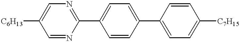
[C6H13]C1=CN=C(C2=CC=C(C3=CC=C([C7H15])C=C3)C=C2)N=C1
